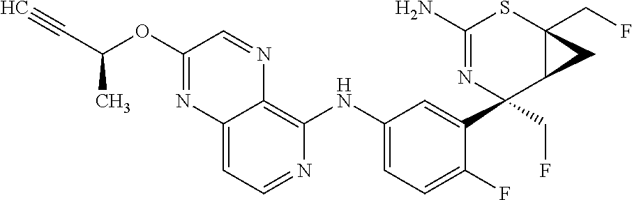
C12=CC=NC(NC3=CC=C(F)C(C4(CF)N=C(N)SC5(CF)C4C5)=C3)=C1N=CC(OC(C#C)C)=N2
